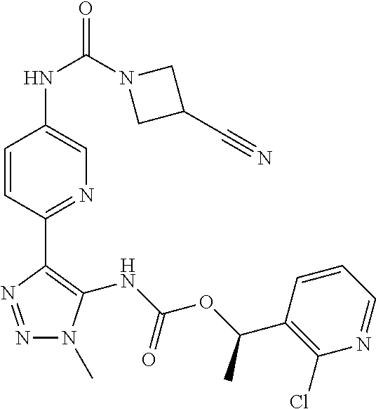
C1=CC(C2=C(NC(OC(C3=C(Cl)N=CC=C3)C)=O)N(C)N=N2)=NC=C1NC(=O)N1CC(C#N)C1
